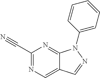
C1(C#N)=NC=C2C(=N1)N(C1=CC=CC=C1)N=C2
